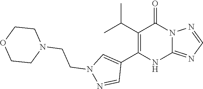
C12=NC=NN1C(=O)C(C(C)C)=C(C1=CN(CCN3CCOCC3)N=C1)N2
